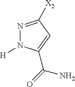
N1=C([X2])C=C(C(N)=O)N1[H]
